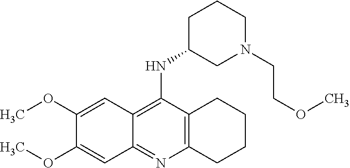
C12=C(N=C3C(=C1NC1CN(CCOC)CCC1)C=C(OC)C(OC)=C3)CCCC2
